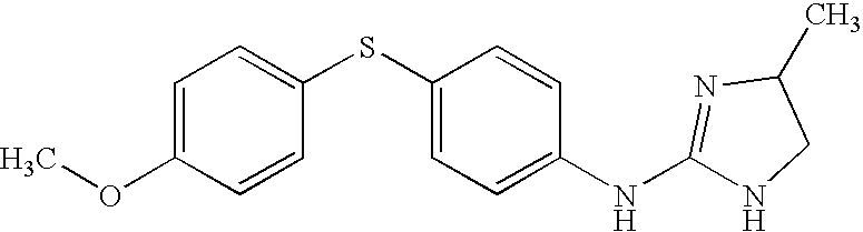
C1=C(OC)C=CC(SC2=CC=C(NC3=NC(C)CN3)C=C2)=C1
